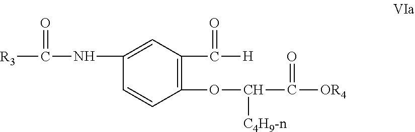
C1(NC([R3])=O)=CC(C(=O)[H])=C(OC(C([OR4])=O)[C4H9-n])C=C1
